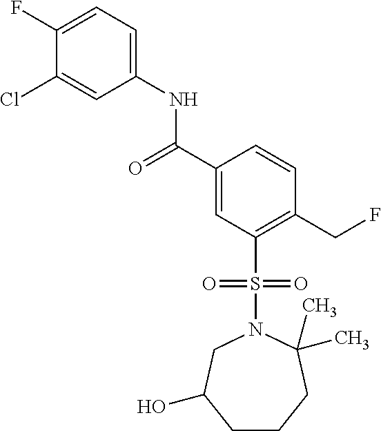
C1(F)=CC=C(NC(C2=CC(S(=O)(=O)N3CC(O)CCCC3(C)C)=C(CF)C=C2)=O)C=C1Cl
